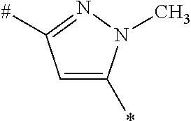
C1=C(*)N(C)N=C1[#]
